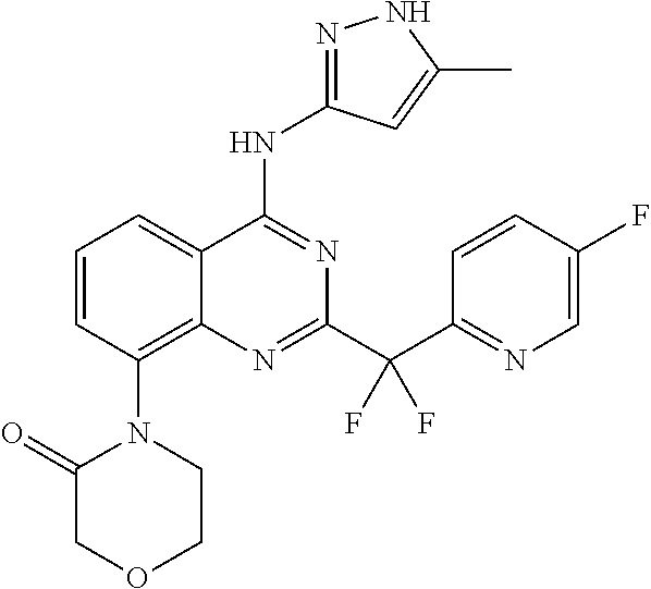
C1=CC(N2C(=O)COCC2)=C2C(=C1)C(NC1=NNC(C)=C1)=NC(C(C1=NC=C(F)C=C1)(F)F)=N2
